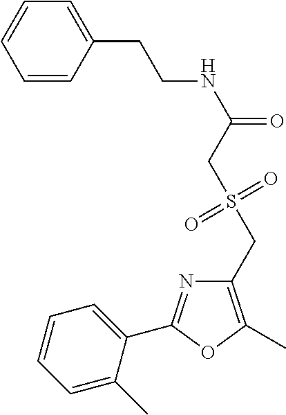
C1=CC(CCNC(=O)CS(CC2=C(C)OC(C3=CC=CC=C3C)=N2)(=O)=O)=CC=C1
